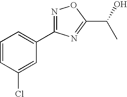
C1=CC(Cl)=CC(C2=NOC(C(O)C)=N2)=C1
